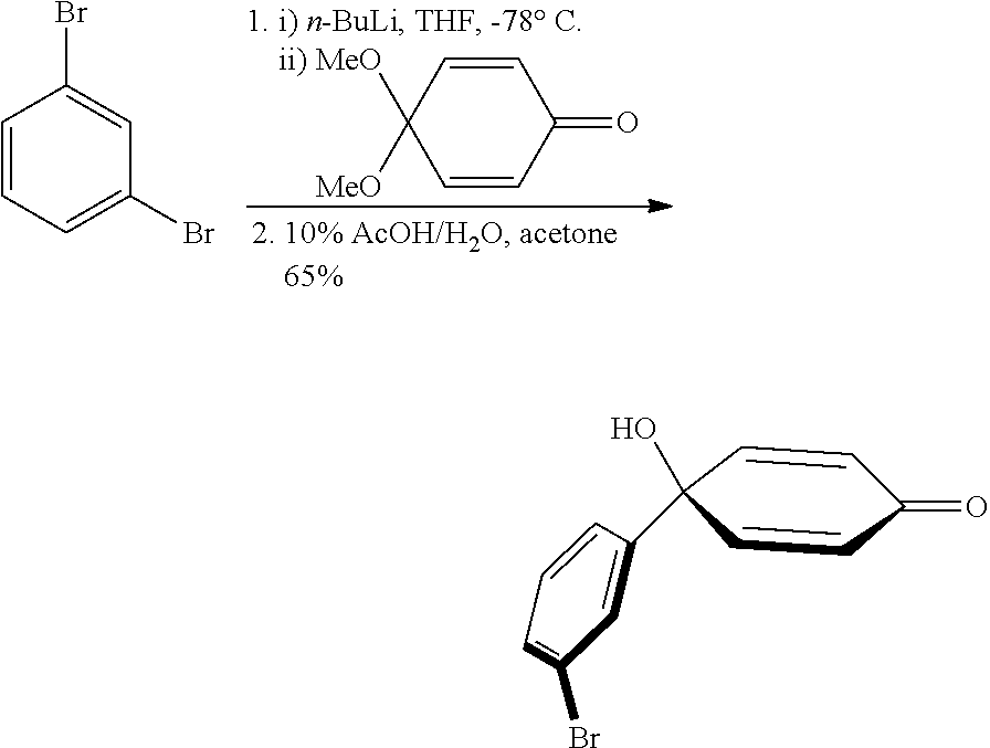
C1=CC=C(Br)C=C1Br.C1=CC([MeO])([MeO])C=CC1=O.C1=CC=C(Br)C=C1C1(O)C=CC(=O)C=C1
